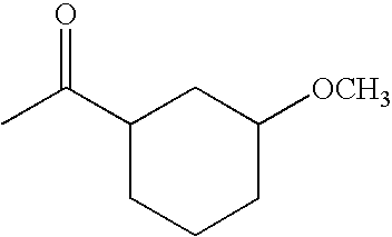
C1(C(C)=O)CCCC([OCH3])C1
